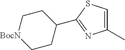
C1(C2CC[BocN]CC2)=NC(C)=CS1
